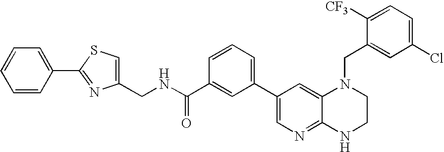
C1=C(C2=NC(CNC(C3=CC(C4=CN=C5C(=C4)N(CC4=CC(Cl)=CC=C4[CF3])CCN5)=CC=C3)=O)=CS2)C=CC=C1
